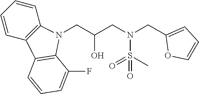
C1=CC2=C(C=C1)N(CC(O)CN(S(C)(=O)=O)CC1=CC=CO1)C1=C2C=CC=C1F
